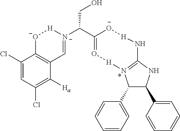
C1(C2=CC=CC=C2)C(C2=CC=CC=C2)NC2=N1[H]O=C(C([N-]1=CC3=C([O-][H]1)C(Cl)=CC(Cl)=C3[Ha])CO)[O-][H]N2
